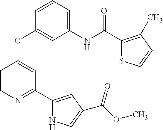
C1(NC(C2=C(C)C=CS2)=O)=CC=CC(OC2=CC(C3=CC(C(=O)OC)=CN3)=NC=C2)=C1
